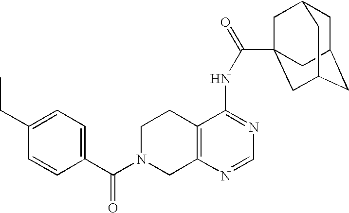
C1N(C(=O)C2=CC=C(CC)C=C2)CC2=C(C1)C(NC(=O)C13CC4CC(CC(C1)C4)C3)=NC=N2
